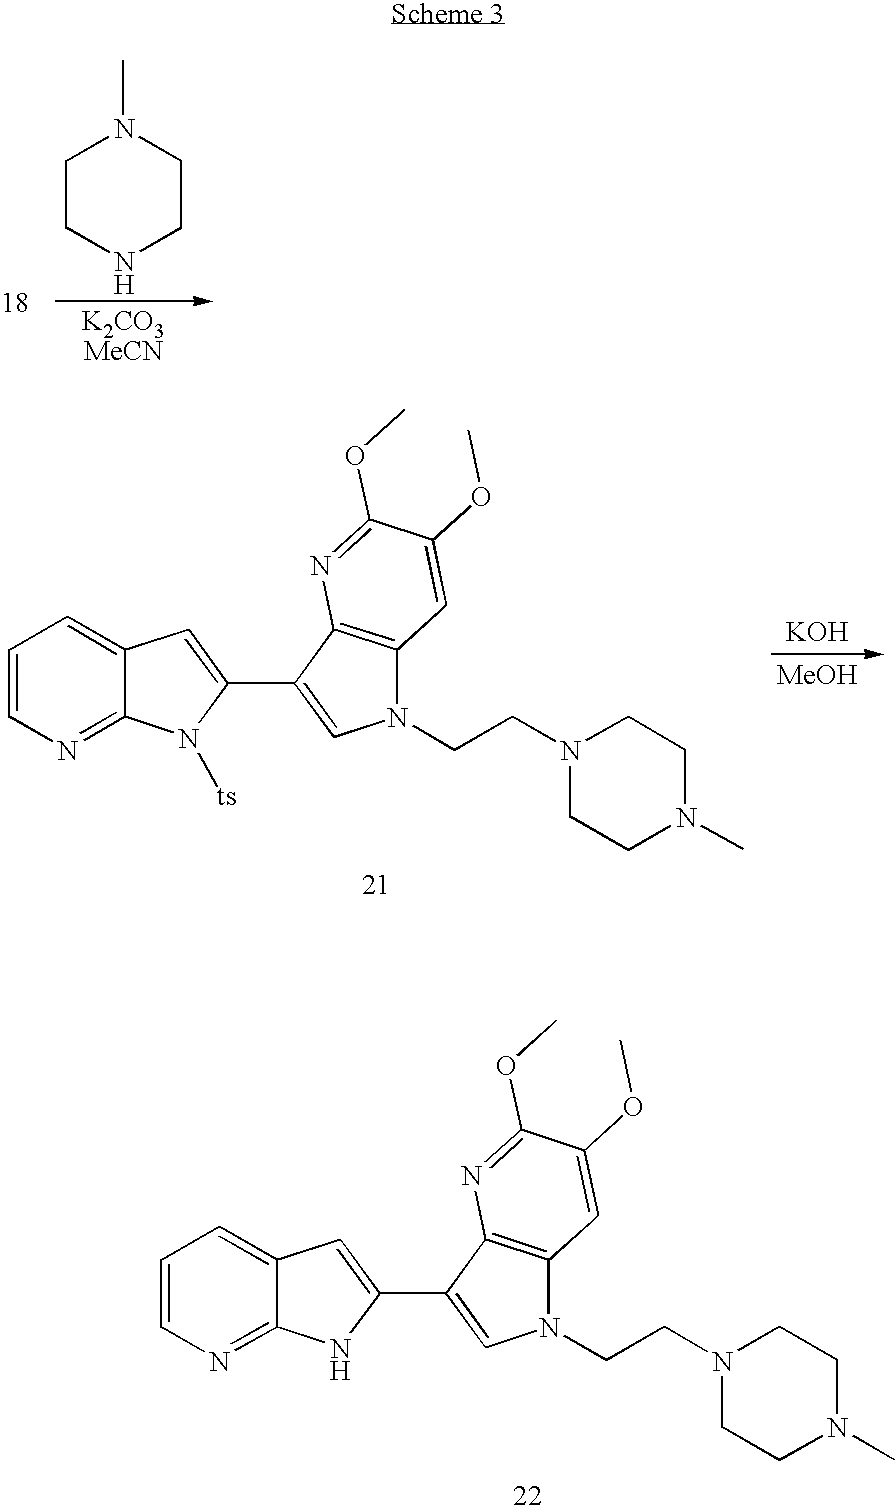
C1=CN=C2C(=C1)C=C(C1=CN(CCN3CCN(C)CC3)C3=C1N=C(OC)C(OC)=C3)N2[ts].[KOH].[MeOH].C1=CN=C2C(=C1)C=C(C1=CN(CCN3CCN(C)CC3)C3=C1N=C(OC)C(OC)=C3)N2.C1CNCCN1C
